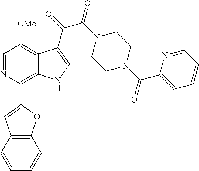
C1(C2=C3C(=C([OMe])C=N2)C(C(=O)C(N2CCN(C(C4=CC=CC=N4)=O)CC2)=O)=CN3)=CC2=C(O1)C=CC=C2
